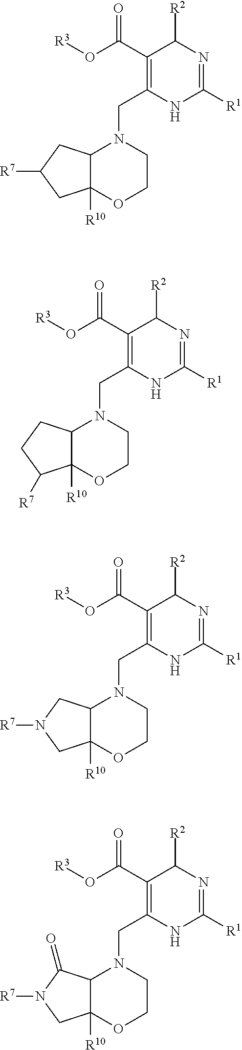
C1(C(O[R3])=O)=C(CN2C3C([R10])(OCC2)CC([R7])C3)NC([R1])=NC1[R2].C1(C(O[R3])=O)=C(CN2C3C([R10])(OCC2)C([R7])CC3)NC([R1])=NC1[R2].C1(C(O[R3])=O)=C(CN2C3C([R10])(OCC2)CN([R7])C3)NC([R1])=NC1[R2].C1(C(O[R3])=O)=C(CN2C3C([R10])(OCC2)CN([R7])C3=O)NC([R1])=NC1[R2]
